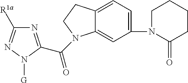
N1=C(C(=O)N2C3=CC(N4C(=O)CCCC4)=CC=C3CC2)N([G])N=C1[R1a]
